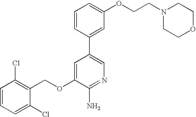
C1=CC=C(Cl)C(COC2=CC(C3=CC(OCCN4CCOCC4)=CC=C3)=CN=C2N)=C1Cl
